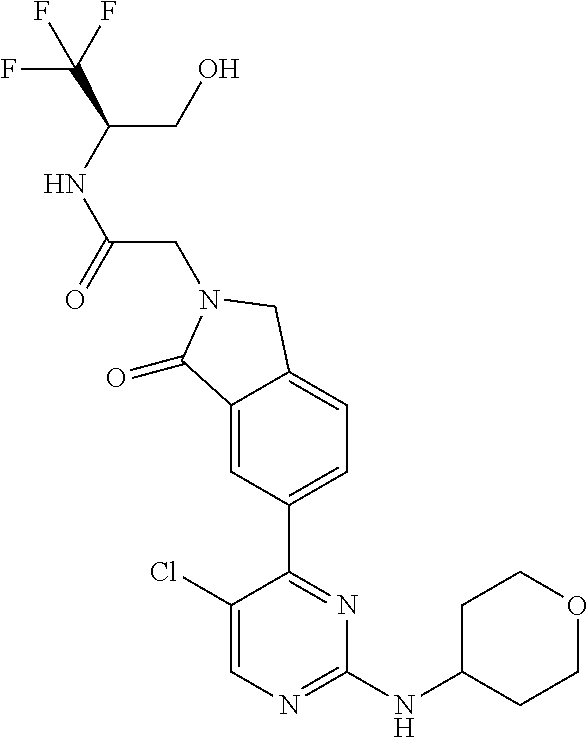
C1(Cl)=CN=C(NC2CCOCC2)N=C1C1=CC=C2C(=C1)C(=O)N(CC(NC(CO)C(F)(F)F)=O)C2
